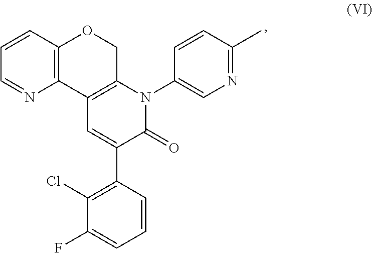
C12=C(C=CC=N1)OCC1=C2C=C(C2=C(Cl)C(F)=CC=C2)C(=O)N1C1=CN=C(C)C=C1
